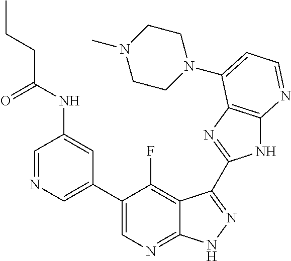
C1=NC=C(C2=CN=C3C(=C2F)C(C2=NC4=C(N2)N=CC=C4N2CCN(C)CC2)=NN3)C=C1NC(CCC)=O
